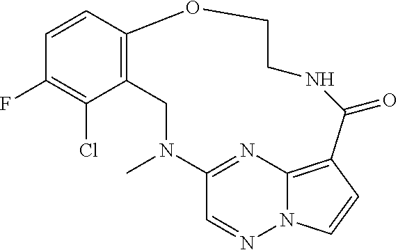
C1=CC2=C(C(Cl)=C1F)CN(C)C1=NC3=C(C=CN3N=C1)C(=O)NCCO2
